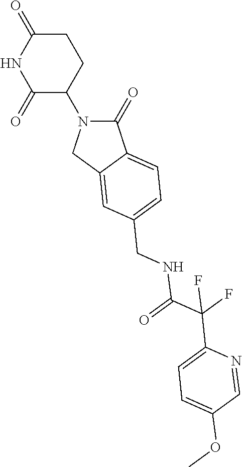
C1(=O)N(C2CCC(=O)NC2=O)CC2=CC(CNC(=O)C(F)(F)C3=CC=C(OC)C=N3)=CC=C12
